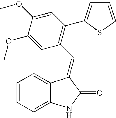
C1=CC=C2C(=C1)C(=CC1=C(C3=CC=CS3)C=C(OC)C(OC)=C1)C(=O)N2
